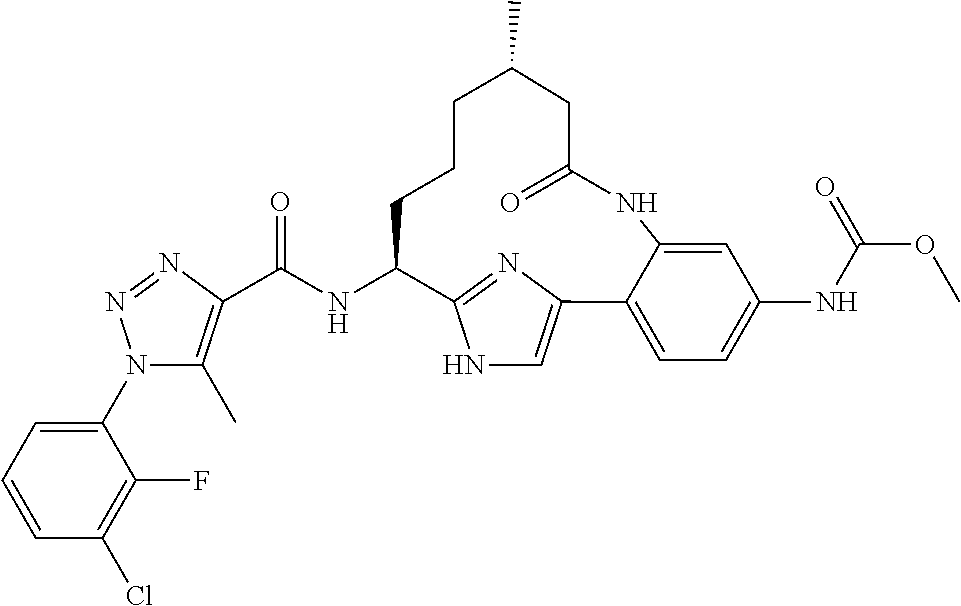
C(NC1CCCC(C)CC(=O)NC2=CC(NC(OC)=O)=CC=C2C2=CNC1=N2)(=O)C1=C(C)N(C2=CC=CC(Cl)=C2F)N=N1
